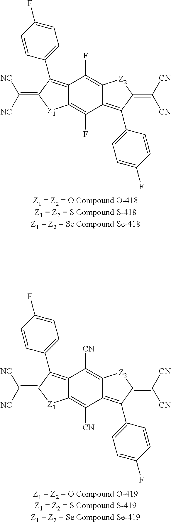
C12=C(C3=CC=C(F)C=C3)C(=C([NC])[NC])[Z1]C1=C(F)C1=C(C3=CC=C(F)C=C3)C(=C([CN])[CN])[Z2]C1=C2F.C12=C(C3=CC=C(F)C=C3)C(=C([NC])[NC])[Z1]C1=C([CN])C1=C(C3=CC=C(F)C=C3)C(=C([CN])[CN])[Z2]C1=C2[CN]
